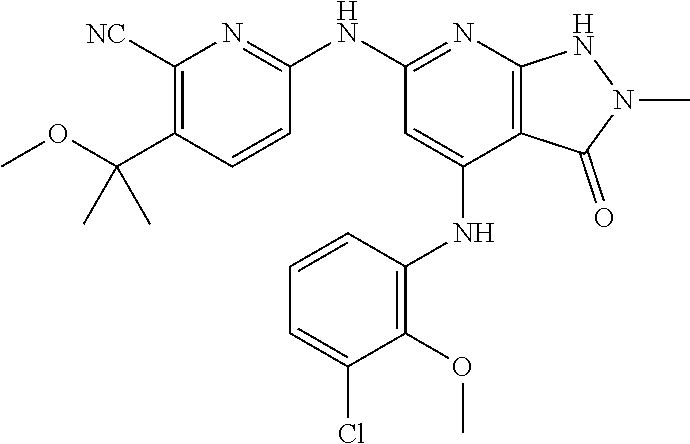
C1(NC2=NC3=C(C(NC4=C(OC)C(Cl)=CC=C4)=C2)C(=O)N(C)N3)=NC([NC])=C(C(OC)(C)C)C=C1
